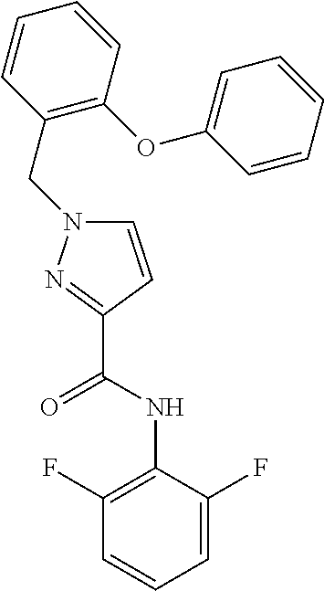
C1=CC=CC(OC2=CC=CC=C2)=C1CN1C=CC(C(NC2=C(F)C=CC=C2F)=O)=N1
